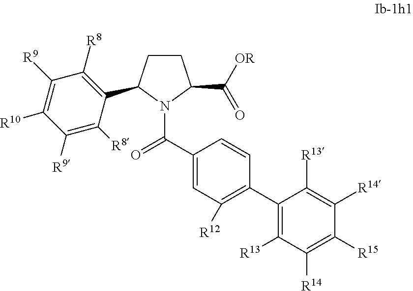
C(C1=CC([R12])=C(C2=C([R13])C([R14])=C([R15])C([R14])=C2[R13])C=C1)(=O)N1C(C([OR])=O)CCC1C1=C([R8])C([R9])=C([R10])C([R9])=C1[R8]
